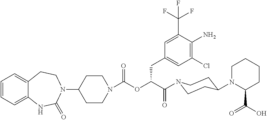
C1(N2CCC3=CC=CC=C3NC2=O)CCN(C(=O)OC(C(=O)N2CCC(N3C(C(O)=O)CCCC3)CC2)CC2=CC(Cl)=C(N)C(C(F)(F)F)=C2)CC1
